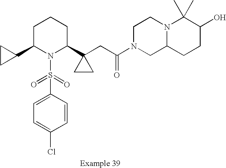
C1C(C2CC2)N(S(=O)(=O)C2=CC=C(Cl)C=C2)C(C2(CC(N3CC4N(CC3)C(C)(C)C(O)CC4)=O)CC2)CC1
